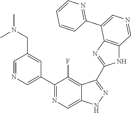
C1(C2=CN=CC(CN(C)C)=C2)=NC=C2C(=C1F)C(C1=NC3=C(N1)C=NC=C3C1=NC=CC=C1)=NN2
